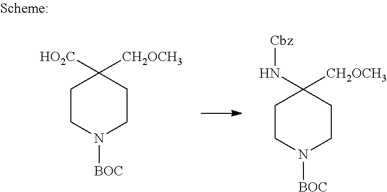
C1CN([BOC])CCC1([HO2C])[CH2OCH3].C1CN([BOC])CCC1(N[Cbz])[CH2OCH3]
